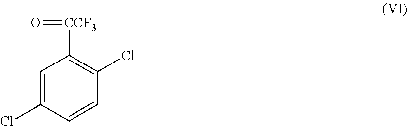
C1=C(Cl)C=CC(Cl)=C1[CCF3]=O
